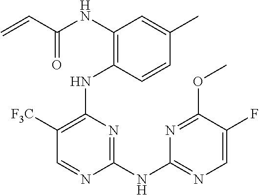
N(C1=C(NC2=C([F3C])C=NC(NC3=NC=C(F)C(OC)=N3)=N2)C=CC(C)=C1)C(C=C)=O
